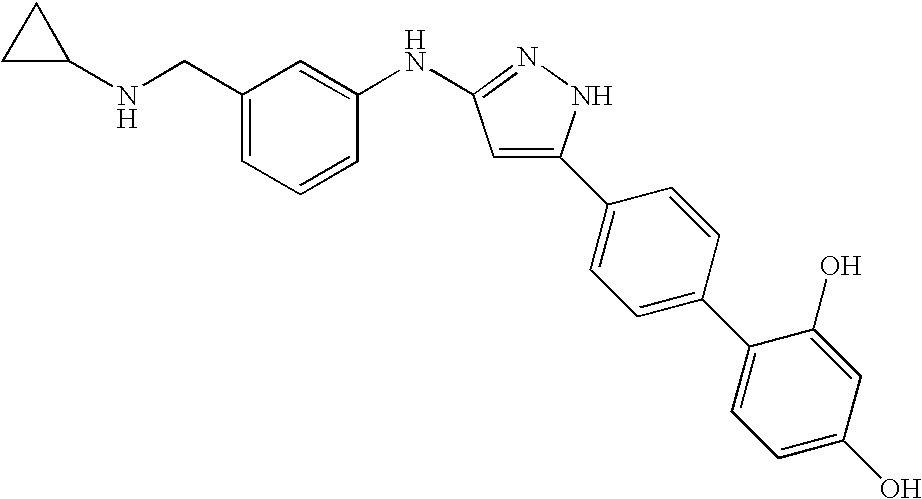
C1(CNC2CC2)=CC=CC(NC2=NNC(C3=CC=C(C4=CC=C(O)C=C4O)C=C3)=C2)=C1
